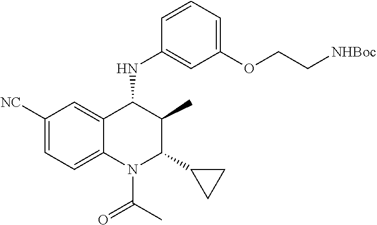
C1([NC])=CC=C2C(=C1)C(NC1=CC(OCC[NHBoc])=CC=C1)C(C)C(C1CC1)N2C(C)=O
